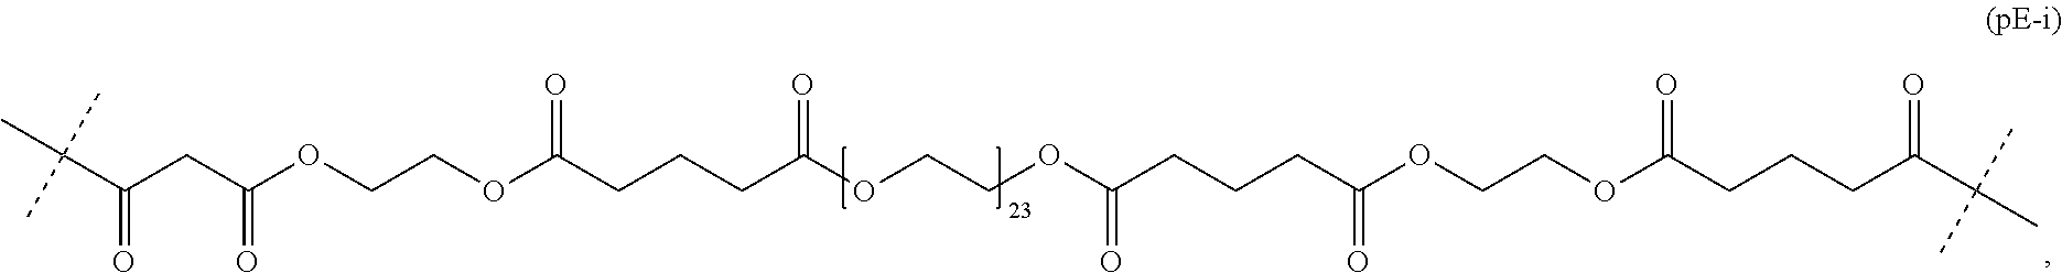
C(C(CC(OCCOC(CCCC(OCCOC(CCCC(OCCOC(CCCC(C(C)(C)C)=O)=O)=O)=O)=O)=O)=O)=O)(C)(C)C
